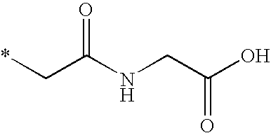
*CC(NCC(O)=O)=O
